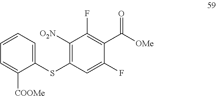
C1(SC2=C([O2N])C(F)=C(C([OMe])=O)C(F)=C2)=CC=CC=C1[COOMe]
